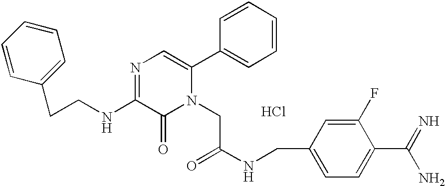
Cl.N1=C(NCCC2=CC=CC=C2)C(=O)N(CC(NCC2=CC=C(C(=N)N)C(F)=C2)=O)C(C2=CC=CC=C2)=C1
